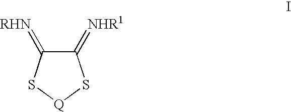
C1(=[NHR1])C(=[RHN])S[Q]S1
